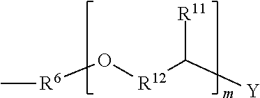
C[R6]O[R12]C([R11])[Y]
